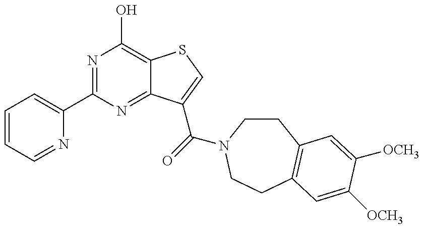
C1=CC=NC(C2=NC(O)=C3C(=N2)C(C(=O)N2CCC4=C(CC2)C=C([OCH3])C([OCH3])=C4)=CS3)=C1
